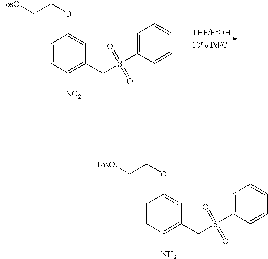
C1=CC([NO2])=C(CS(=O)(=O)C2=CC=CC=C2)C=C1OCC[TosO].[10% Pd/C].C1=CC(N)=C(CS(=O)(=O)C2=CC=CC=C2)C=C1OCC[TosO]
